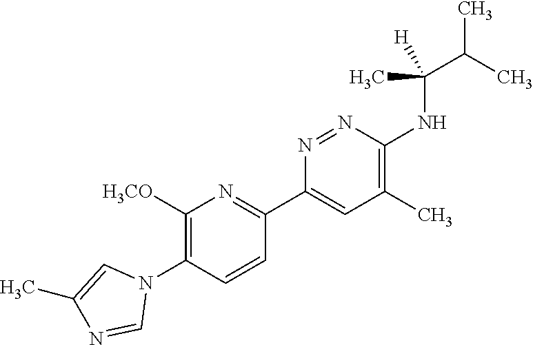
C1([H3CO])=C(N2C=C(C)N=C2)C=CC(C2=CC(C)=C(NC(C(C)C)([H])C)N=N2)=N1
